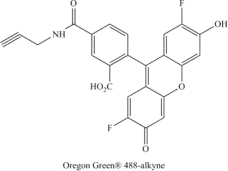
C1([HO2C])=C(C2=C3C(=CC(=O)C(F)=C3)OC3=CC(O)=C(F)C=C23)C=CC(C(NCC#C)=O)=C1
